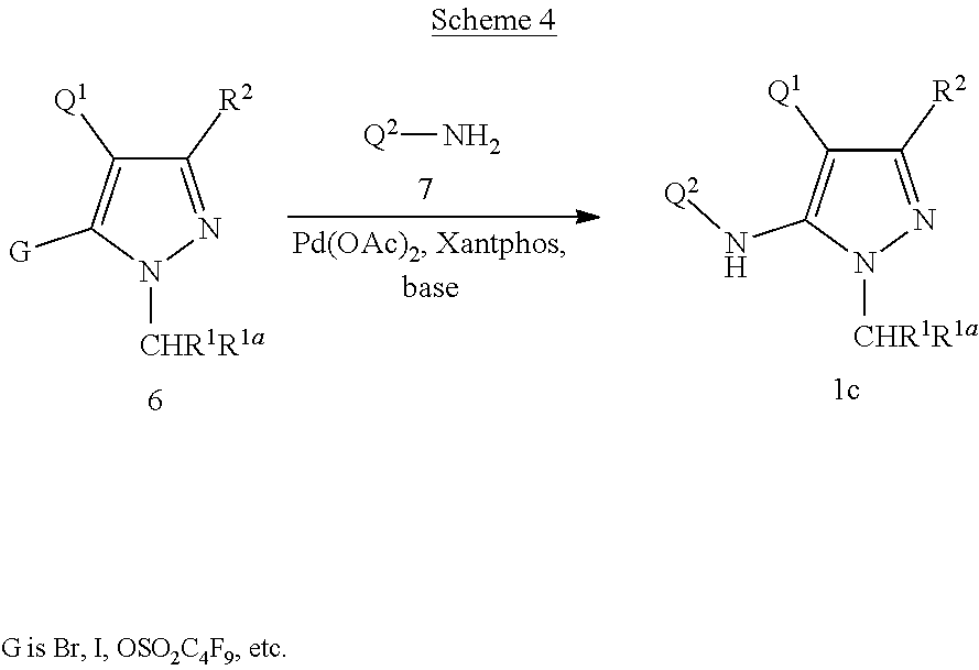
C1([R2])=NN([CHR1R1a])C([G])=C1[Q1].C1([R2])=NN([CHR1R1a])C(N[Q2])=C1[Q1].[Q2]N
